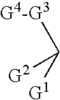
[G4-G3]C([G1])[G2]
